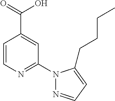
C1=CN=C(N2N=CC=C2CCCC)C=C1C(=O)O
